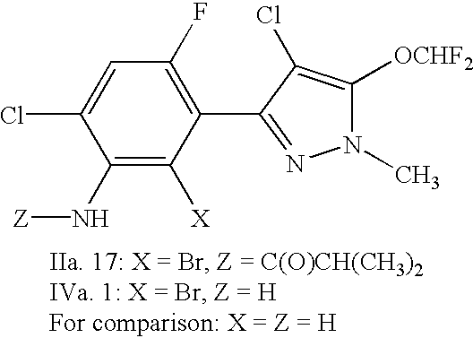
C1=C(Cl)C(N[Z])=C([X])C(C2=NN(C)C([OCHF2])=C2Cl)=C1F
